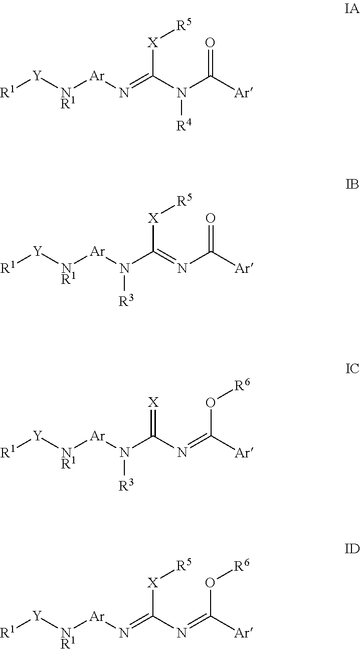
[R1][Y][NR1][Ar]N=C(N(C([Ar])=O)[R4])[X][R5].[R1][Y][NR1][Ar]N(C(=NC([Ar])=O)[X][R5])[R3].[R1][Y][NR1][Ar]N(C(N=C([Ar])O[R6])=[X])[R3].[R1][Y][NR1][Ar]N=C(N=C([Ar])O[R6])[X][R5]
